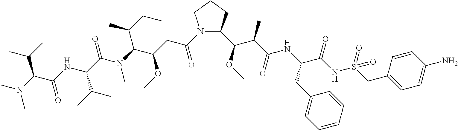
N1(C(=O)CC(OC)C(C(C)CC)N(C)C(=O)C(C(C)C)NC(=O)C(C(C)C)N(C)C)C(C(C(C)C(NC(CC2=CC=CC=C2)C(=O)NS(=O)(CC2=CC=C(N)C=C2)=O)=O)OC)CCC1
